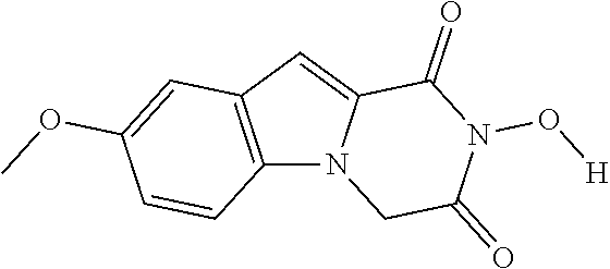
C12=C(C=C3N1CC(=O)N(O[H])C3=O)C=C(OC)C=C2
